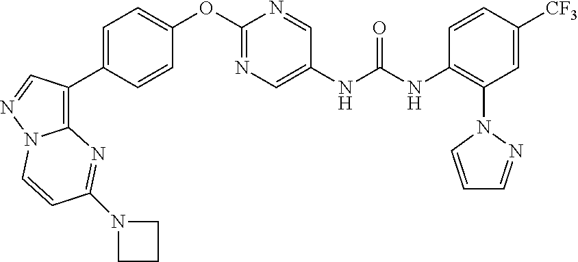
C1=C([CF3])C=CC(NC(NC2=CN=C(OC3=CC=C(C4=C5N(N=C4)C=CC(N4CCC4)=N5)C=C3)N=C2)=O)=C1N1C=CC=N1
